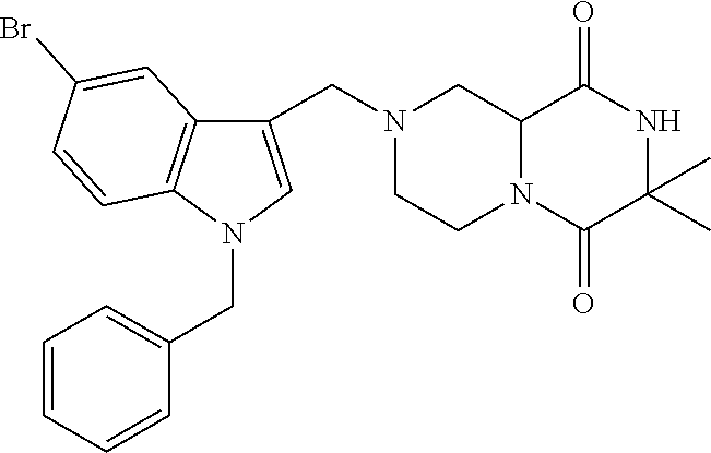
C12N(C(=O)C(C)(C)NC1=O)CCN(CC1=CN(CC3=CC=CC=C3)C3=C1C=C(Br)C=C3)C2
